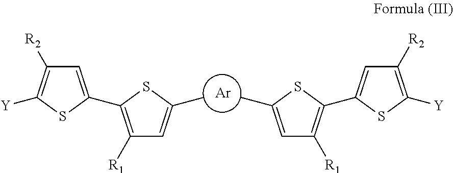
C1([R1])=C(C2=CC([R2])=C([Y])S2)SC(C)=C1.[Ar].C1([R1])=C(C2=CC([R2])=C([Y])S2)SC(C)=C1
